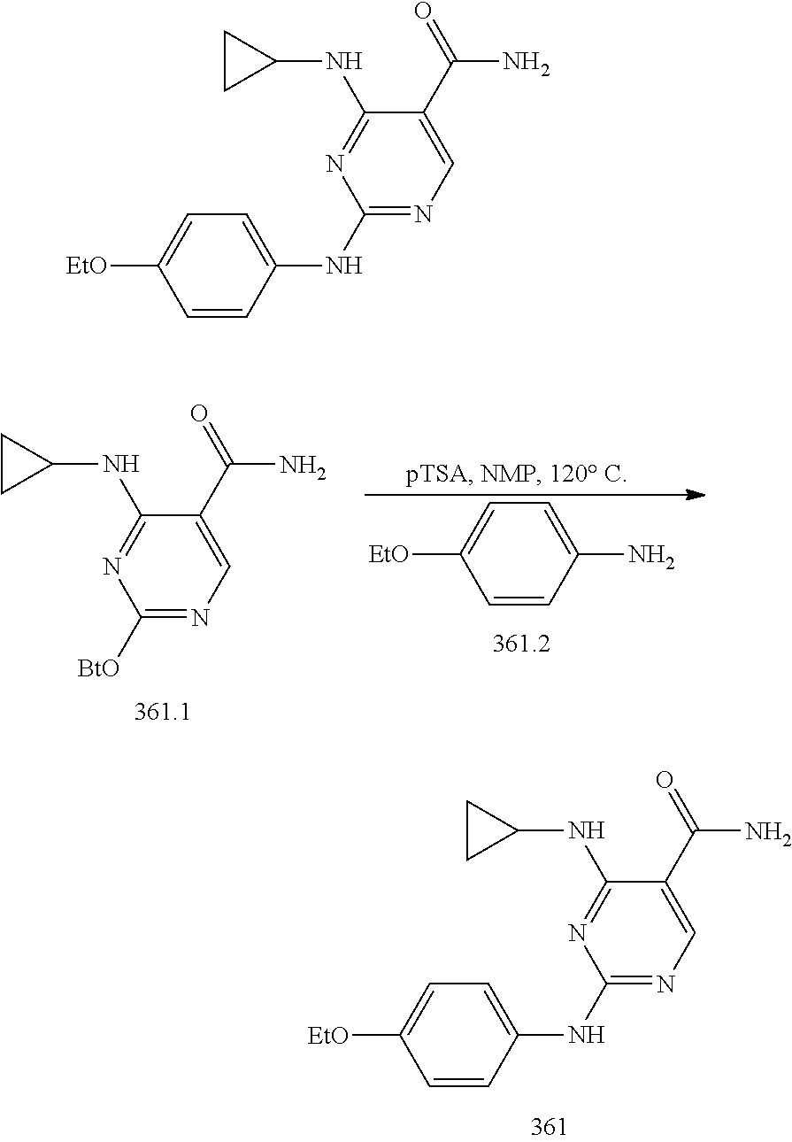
C1=C([EtO])C=CC(NC2=NC=C(C(N)=O)C(NC3CC3)=N2)=C1.C1=C([EtO])C=CC(N)=C1.[BtO]C1=NC=C(C(N)=O)C(NC2CC2)=N1.C1=C([EtO])C=CC(NC2=NC=C(C(N)=O)C(NC3CC3)=N2)=C1
